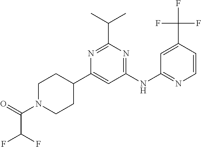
C1(C2CCN(C(=O)C(F)F)CC2)=CC(NC2=NC=CC(C(F)(F)F)=C2)=NC(C(C)C)=N1
